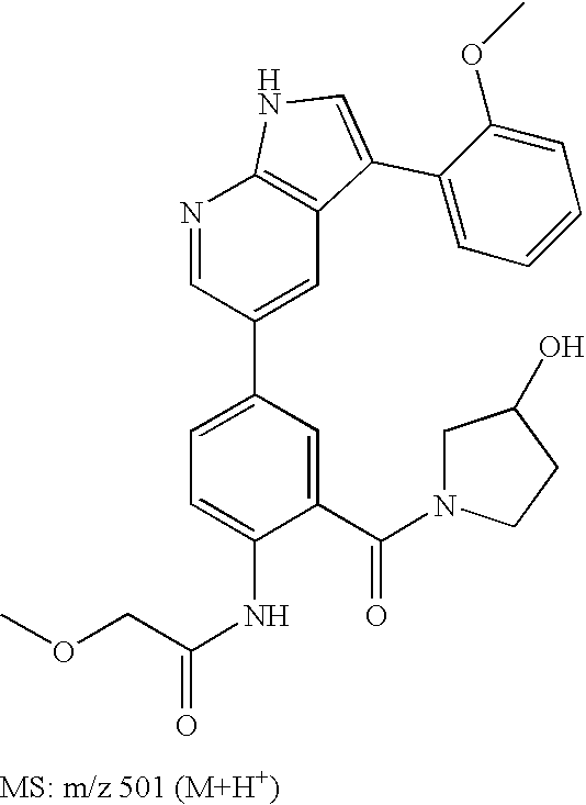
N1=CC(C2=CC=C(NC(=O)COC)C(C(N3CC(O)CC3)=O)=C2)=CC2=C1NC=C2C1=CC=CC=C1OC
